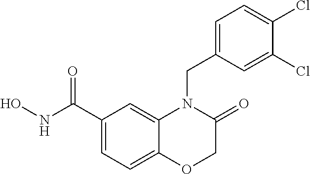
C1(C(NO)=O)=CC=C2C(=C1)N(CC1=CC=C(Cl)C(Cl)=C1)C(=O)CO2
